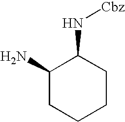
C1(N)CCCCC1N[Cbz]
